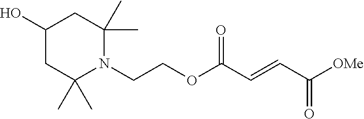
[OMe]C(C=CC(OCCN1C(C)(C)CC(O)CC1(C)C)=O)=O
